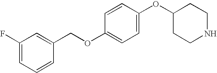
C1(COC2=CC=C(OC3CCNCC3)C=C2)=CC(F)=CC=C1
